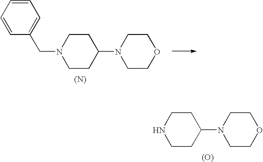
C1=CC=CC(CN2CCC(N3CCOCC3)CC2)=C1.[(N)].N1CCC(N2CCOCC2)CC1.[(O)]
